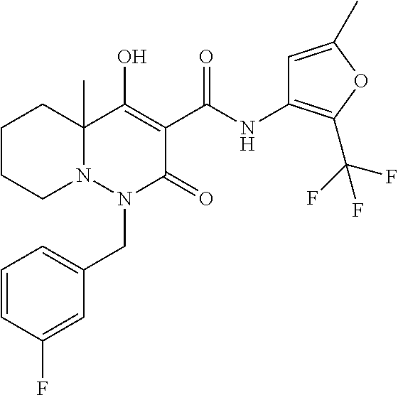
N12C(C)(C(O)=C(C(NC3=C(C(F)(F)F)OC(C)=C3)=O)C(=O)N1CC1=CC=CC(F)=C1)CCCC2
